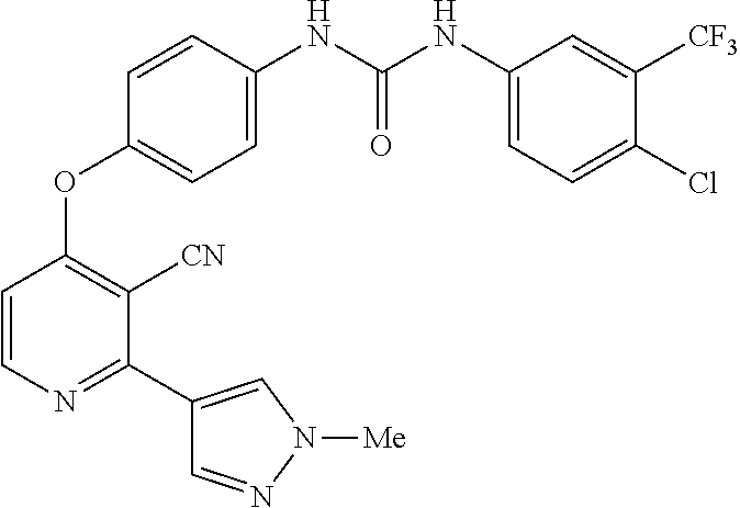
C1=CC(NC(NC2=CC=C(Cl)C([CF3])=C2)=O)=CC=C1OC1=C([CN])C(C2=CN([Me])N=C2)=NC=C1
